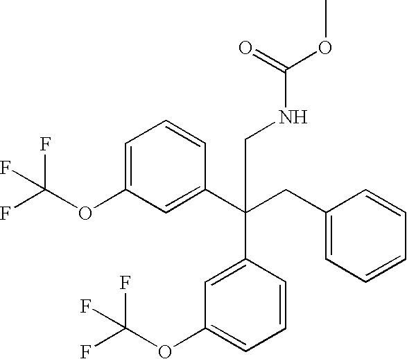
C1=C(OC(F)(F)F)C=C(C(CC2=CC=CC=C2)(C2=CC(OC(F)(F)F)=CC=C2)CNC(OC)=O)C=C1
